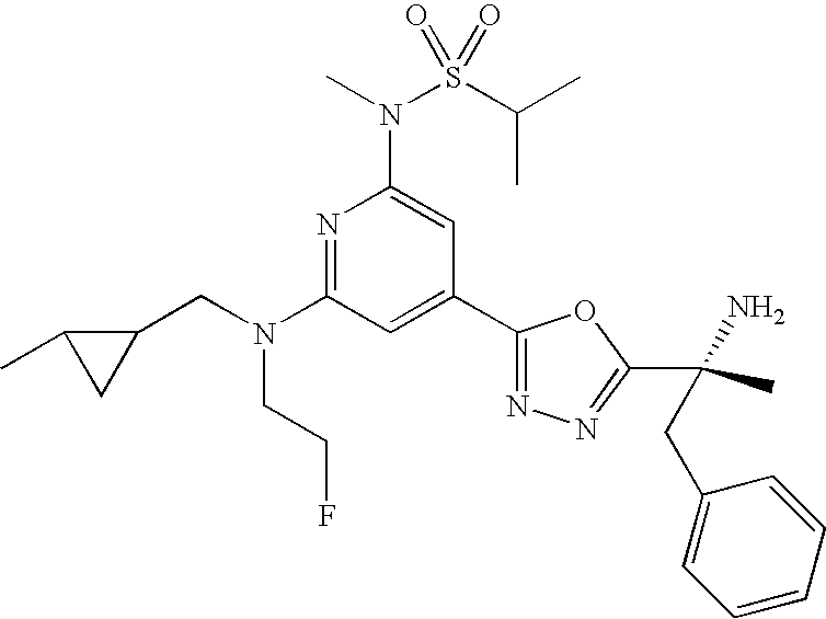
N1=C(N(CC2C(C)C2)CCF)C=C(C2=NN=C(C(C)(N)CC3=CC=CC=C3)O2)C=C1N(S(C(C)C)(=O)=O)C
